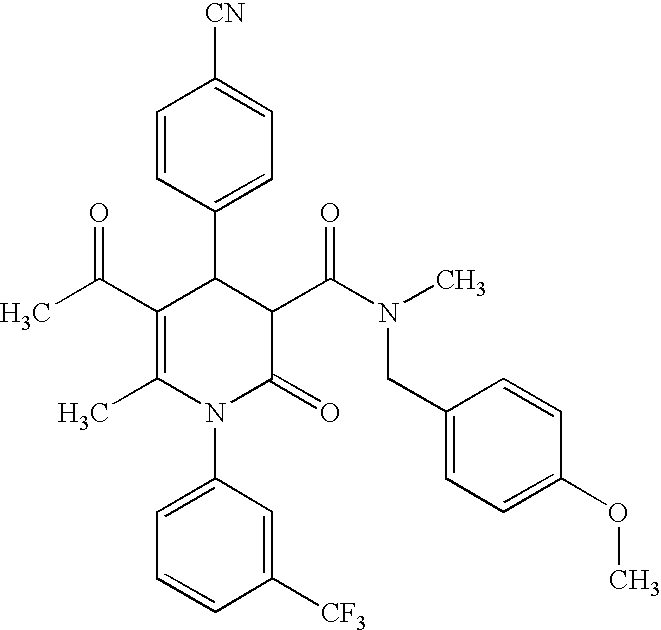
C1=CC(C2C(C(C)=O)=C(C)N(C3=CC=CC([CF3])=C3)C(=O)C2C(N(CC2=CC=C(OC)C=C2)C)=O)=CC=C1[CN]
